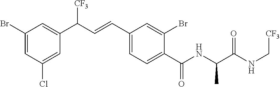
C1(Br)=CC(Cl)=CC(C(C=CC2=CC=C(C(NC(C(NC[CF3])=O)C)=O)C(Br)=C2)[CF3])=C1
